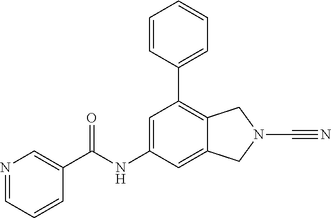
C1=C2C(=C(C3=CC=CC=C3)C=C1NC(C1=CN=CC=C1)=O)CN(C#N)C2
